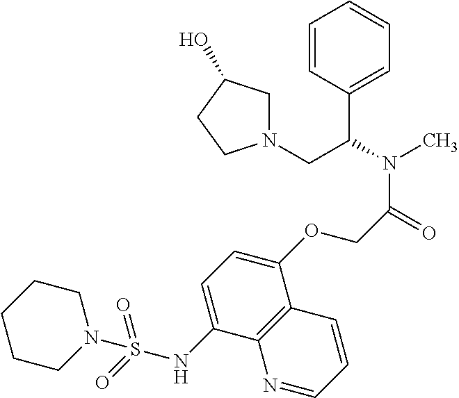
C1=CC(C(N(C)C(=O)COC2=CC=C(NS(=O)(=O)N3CCCCC3)C3=C2C=CC=N3)CN2CC(O)CC2)=CC=C1
